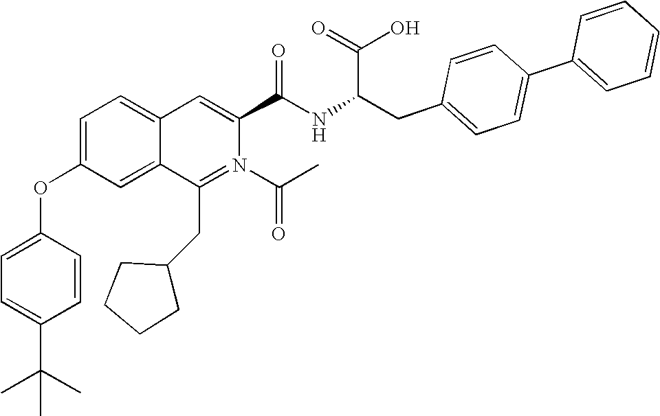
C1=C(OC2=CC=C(C(C)(C)C)C=C2)C=C2C(=C1)C=C(C(NC(C(O)=O)CC1=CC=C(C3=CC=CC=C3)C=C1)=O)N(C(C)=O)=C2CC1CCCC1
